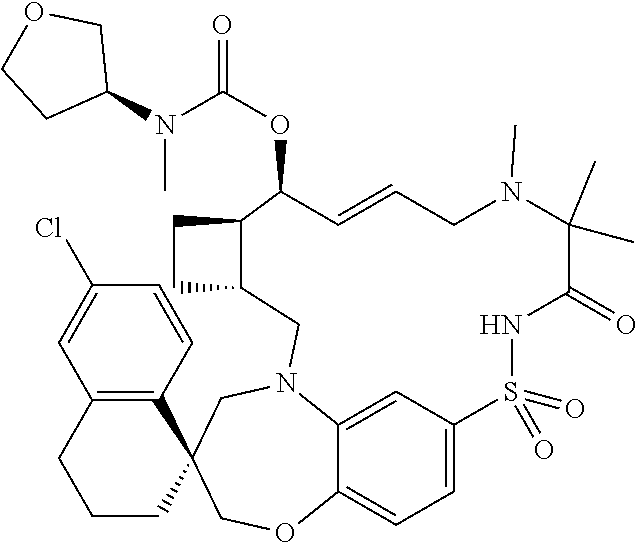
C12=CC3=CC=C1OCC1(CN2CC2CCC2C(OC(N(C2COCC2)C)=O)C=CCN(C)C(C)(C)C(=O)NS3(=O)=O)C2=C(CCC1)C=C(Cl)C=C2
